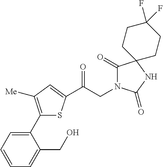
C1(C2=CC=CC=C2CO)=C([Me])C=C(C(CN2C(=O)C3(NC2=O)CCC(F)(F)CC3)=O)S1
